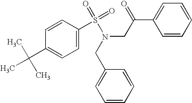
C1=CC=CC=C1C(CN(CC1=CC=CC=C1)S(C1=CC=C(C(C)(C)C)C=C1)(=O)=O)=O
